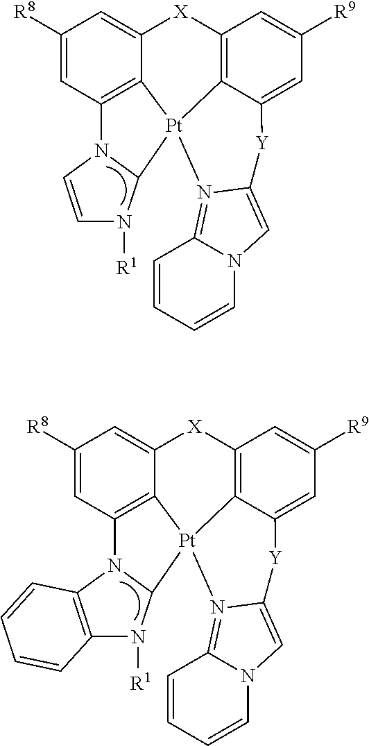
C1([R8])=CC2=C3C(=C1)[X]C1=C4C(=CC([R9])=C1)[Y]C1=CN5C=CC=CC5=N1[Pt]34C1N([R1])C=CN21.C1([R8])=CC2=C3C(=C1)[X]C1=C4C(=CC([R9])=C1)[Y]C1=CN5C=CC=CC5=N1[Pt]34C1N([R1])C3=C(N21)C=CC=C3
